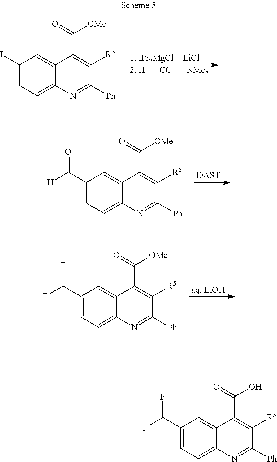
C1(I)=CC=C2C(=C1)C(C(=O)[OMe])=C([R5])C([Ph])=N2.[2. H][CO][NMe2].C1(C([H])=O)=CC=C2C(=C1)C(C(=O)[OMe])=C([R5])C([Ph])=N2.[DAST].C1(C(F)F)=CC=C2C(=C1)C(C(=O)[OMe])=C([R5])C([Ph])=N2.[aq. LiOH].C1(C(F)F)=CC=C2C(=C1)C(C(=O)O)=C([R5])C([Ph])=N2
